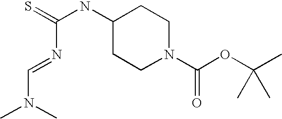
C1(NC(=S)N=CN(C)C)CCN(C(OC(C)(C)C)=O)CC1
